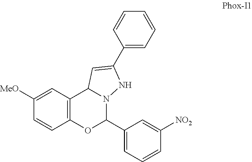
C12=C(C=C([MeO])C=C1)C1N(C(C3=CC=CC([NO2])=C3)O2)NC(C2=CC=CC=C2)=C1
